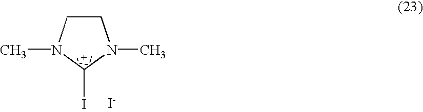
C1CN(C)[C+](I)N1C.[I-]
